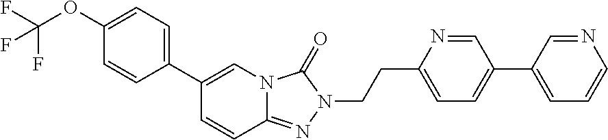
N12C(=NN(CCC3=CC=C(C4=CC=CN=C4)C=N3)C1=O)C=CC(C1=CC=C(OC(F)(F)F)C=C1)=C2
